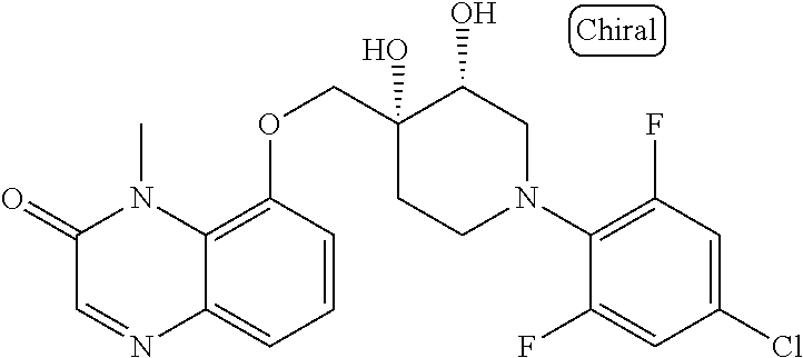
C1(N2CC(O)C(O)(COC3=C4C(=CC=C3)N=CC(=O)N4C)CC2)=C(F)C=C(Cl)C=C1F
